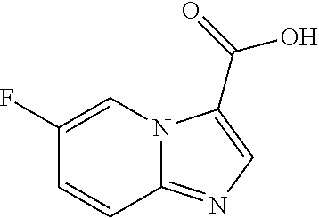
C1(F)=CN2C(=NC=C2C(=O)O)C=C1
